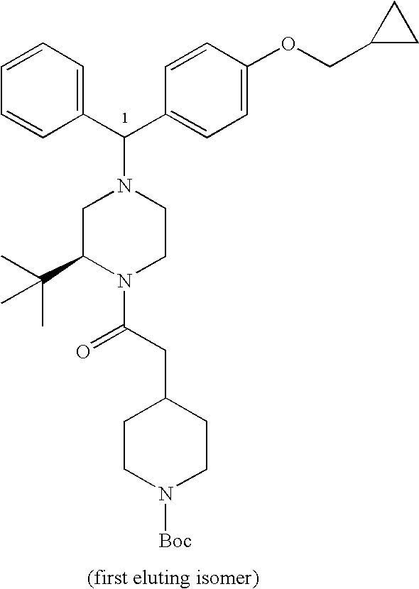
C1(C(C2=CC=C(OCC3CC3)C=C2)N2CC(C(C)(C)C)N(C(CC3CCN([Boc])CC3)=O)CC2)=CC=CC=C1
